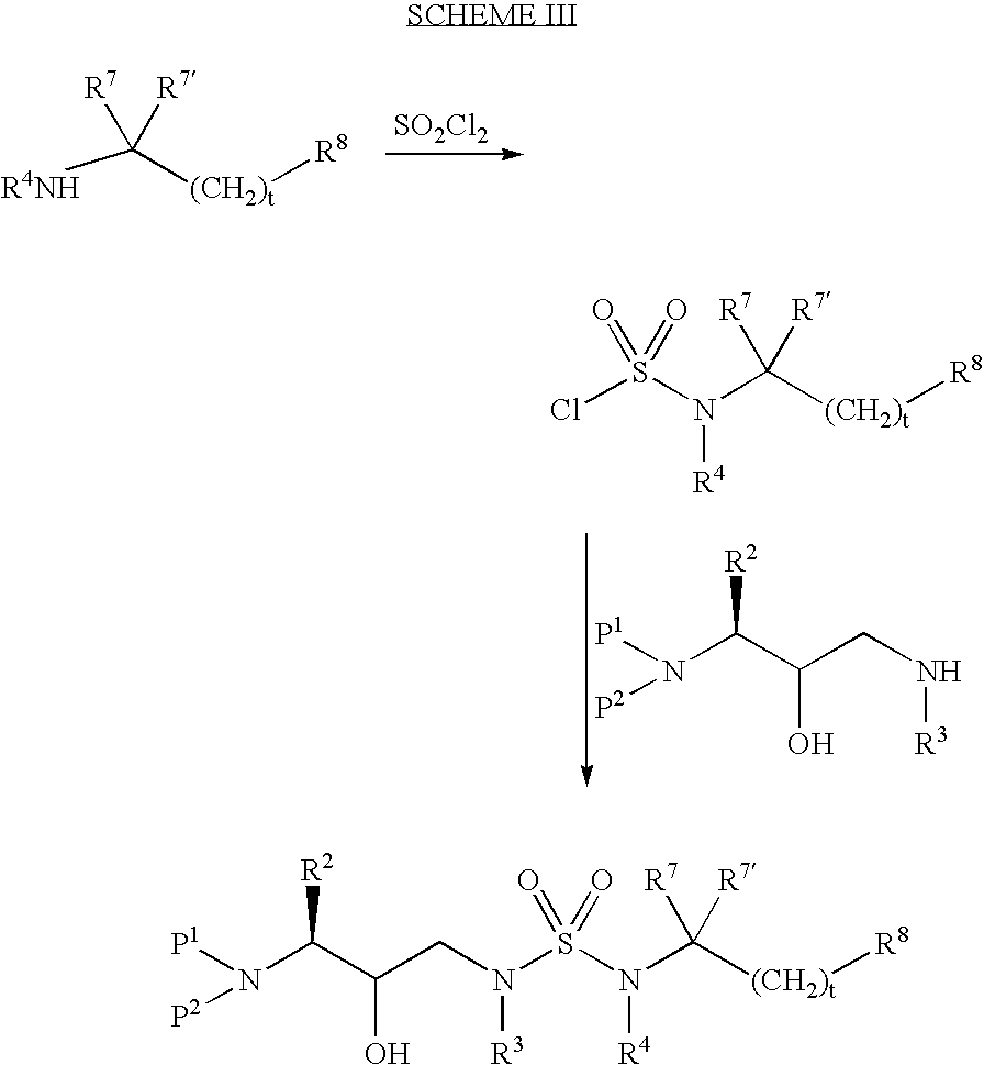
[R4NH]C([(CH2)t][R8])([R7])[R7].[SO2Cl2].N(C([(CH2)t][R8])([R7])[R7])([R4])S(=O)(Cl)=O.[P2]N(C([R2])C(O)CN[R3])[P1].[P2]N(C([R2])C(O)CN([R3])S(=O)(N(C([(CH2)t][R8])([R7])[R7])[R4])=O)[P1]
